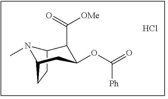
C12CCC(N1C)CC(OC(=O)[Ph])C2C(=O)[OMe].Cl
